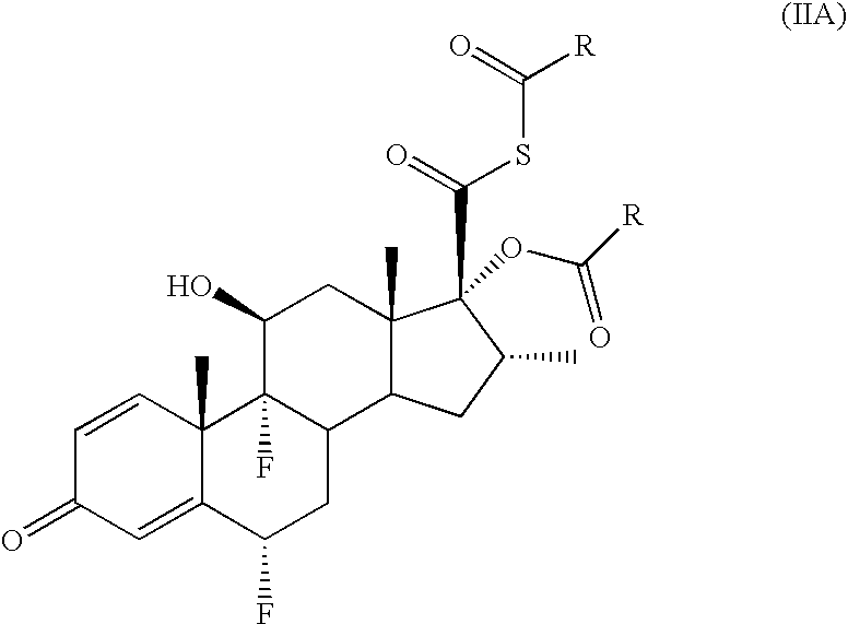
C1=C2C(C)(C=CC1=O)C1(F)C(CC2F)C2C(C)(CC1O)C(OC([R])=O)(C(=O)SC(=O)[R])C(C)C2
